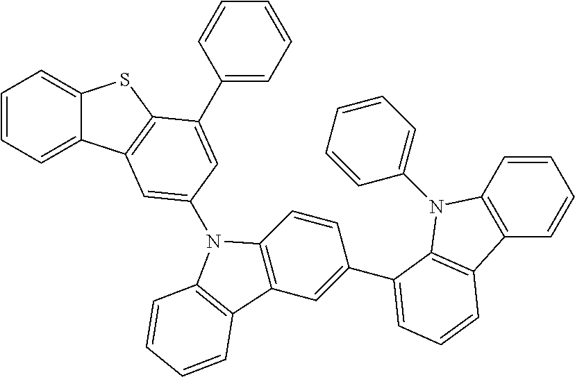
C1=CC=C2C(=C1)SC1=C2C=C(N2C3=C(C=C(C4=CC=CC5=C4N(C4=CC=CC=C4)C4=C5C=CC=C4)C=C3)C3=C2C=CC=C3)C=C1C1=CC=CC=C1
